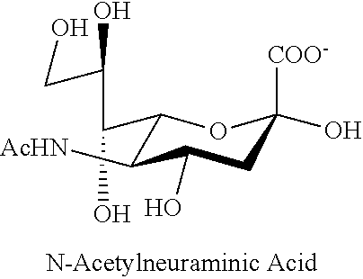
C1(C(C(CO)O)O)OC([COO-])(O)CC(O)C1[AcHN]
